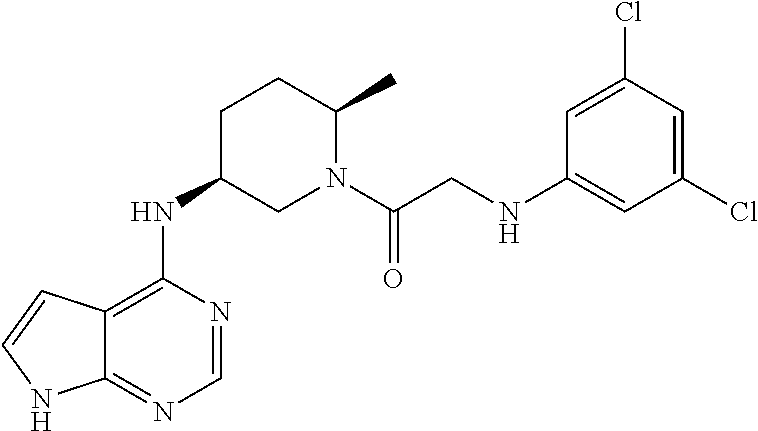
C12=C(NC3CN(C(CNC4=CC(Cl)=CC(Cl)=C4)=O)C(C)CC3)N=CN=C1NC=C2
